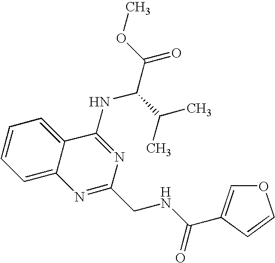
C12=CC=CC=C1C(NC(C(=O)OC)C(C)C)=NC(CNC(=O)C1=COC=C1)=N2
